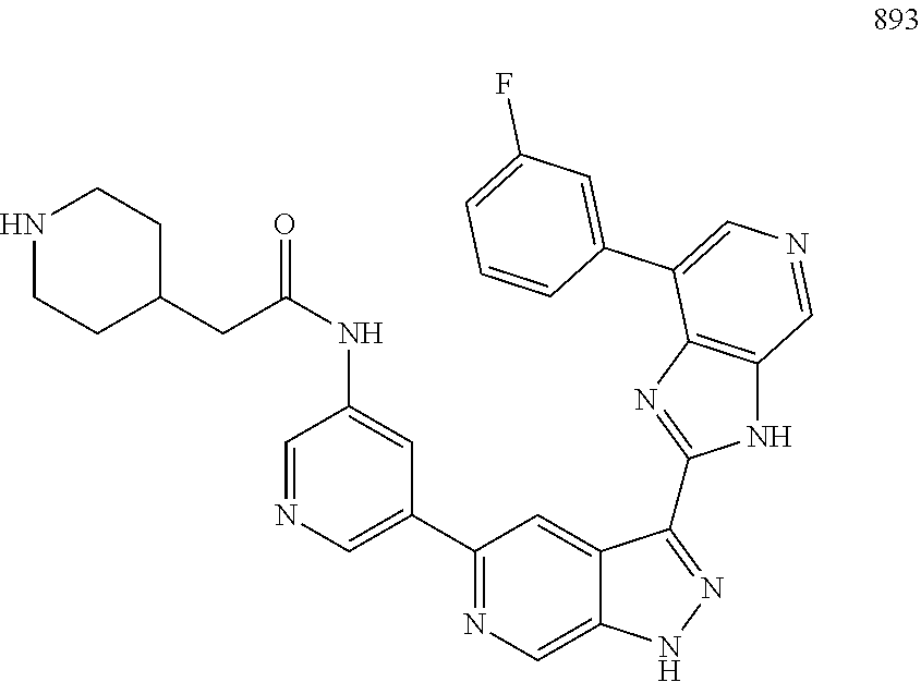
C1(C2=NC=C3C(=C2)C(C2=NC4=C(N2)C=NC=C4C2=CC(F)=CC=C2)=NN3)=CN=CC(NC(=O)CC2CCNCC2)=C1
